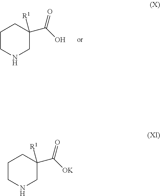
C1CNCC(C(O)=O)([R1])C1.C1CNCC(C([OK])=O)([R1])C1
